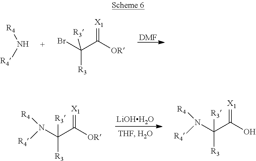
[R4]N[R4].C(C([OR])=[X1])(Br)([R3])[R3].[DMF].C(C([OR])=[X1])(N([R4])[R4])([R3])[R3].[LiOHH2O].C(C(O)=[X1])(N([R4])[R4])([R3])[R3]
